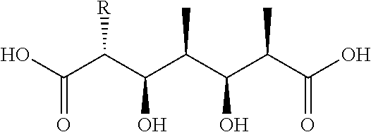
OC(C(C(C(C(C(C(O)=O)C)O)C)O)[R])=O
